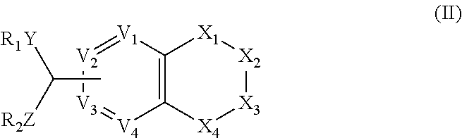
C12=C([V1]=[V2][V3]=[V4]1)[X1][X2][X3][X4]2.CC([R2Z])[R1Y]
